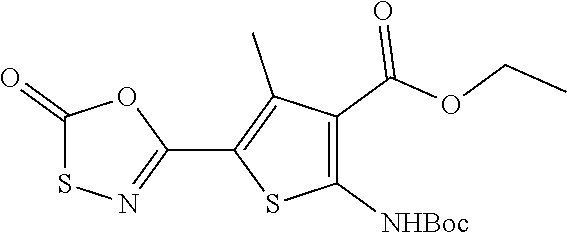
C1(C(OCC)=O)=C([NHBoc])SC(C2=NSC(=O)O2)=C1C
